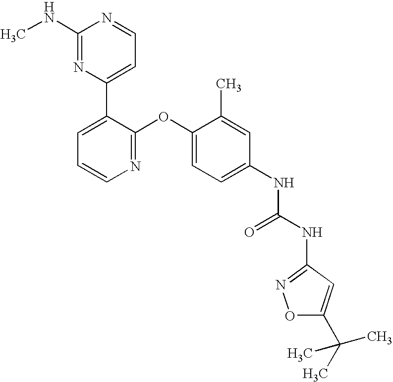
C1(NC)=NC(C2=CC=CN=C2OC2=CC=C(NC(NC3=NOC(C(C)(C)C)=C3)=O)C=C2C)=CC=N1
